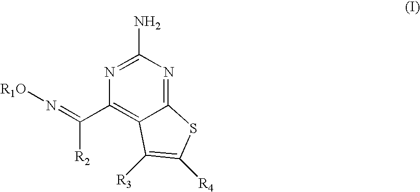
C12=NC(N)=NC(C(=N[R1O])[R2])=C1C([R3])=C([R4])S2
